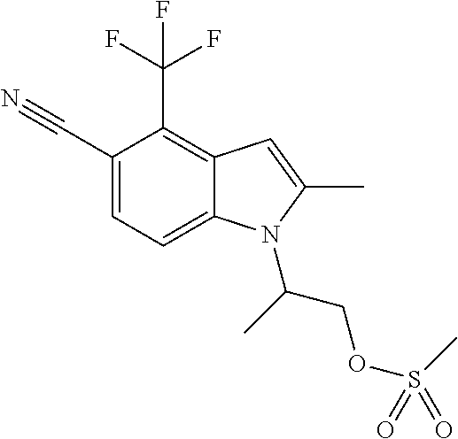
C1(C#N)=CC=C2C(=C1C(F)(F)F)C=C(C)N2C(C)COS(=O)(C)=O
